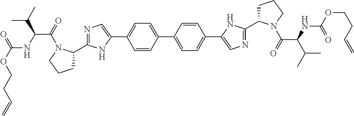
C1=CC(C2=CC=C(C3=CN=C(C4CCCN4C(C(C(C)C)NC(=O)OCCC=C)=O)N3)C=C2)=CC=C1C1=CN=C(C2CCCN2C(C(C(C)C)NC(OCCC=C)=O)=O)N1
